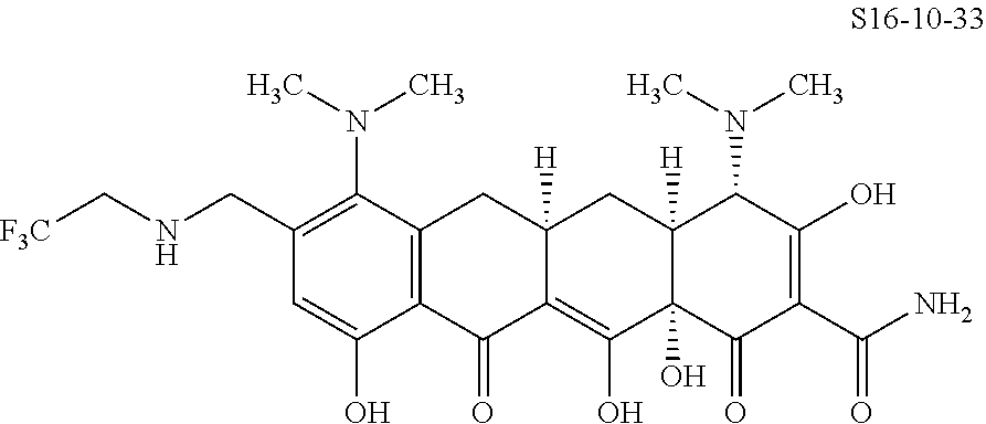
C1(CNC[F3C])=C(N(C)C)C2=C(C(O)=C1)C(=O)C1=C(O)C3(O)C([H])(CC1([H])C2)C(N(C)C)C(O)=C(C(N)=O)C3=O
